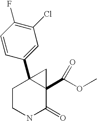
C1CNC(=O)C2(C(OC)=O)C1(C1=CC(Cl)=C(F)C=C1)C2
